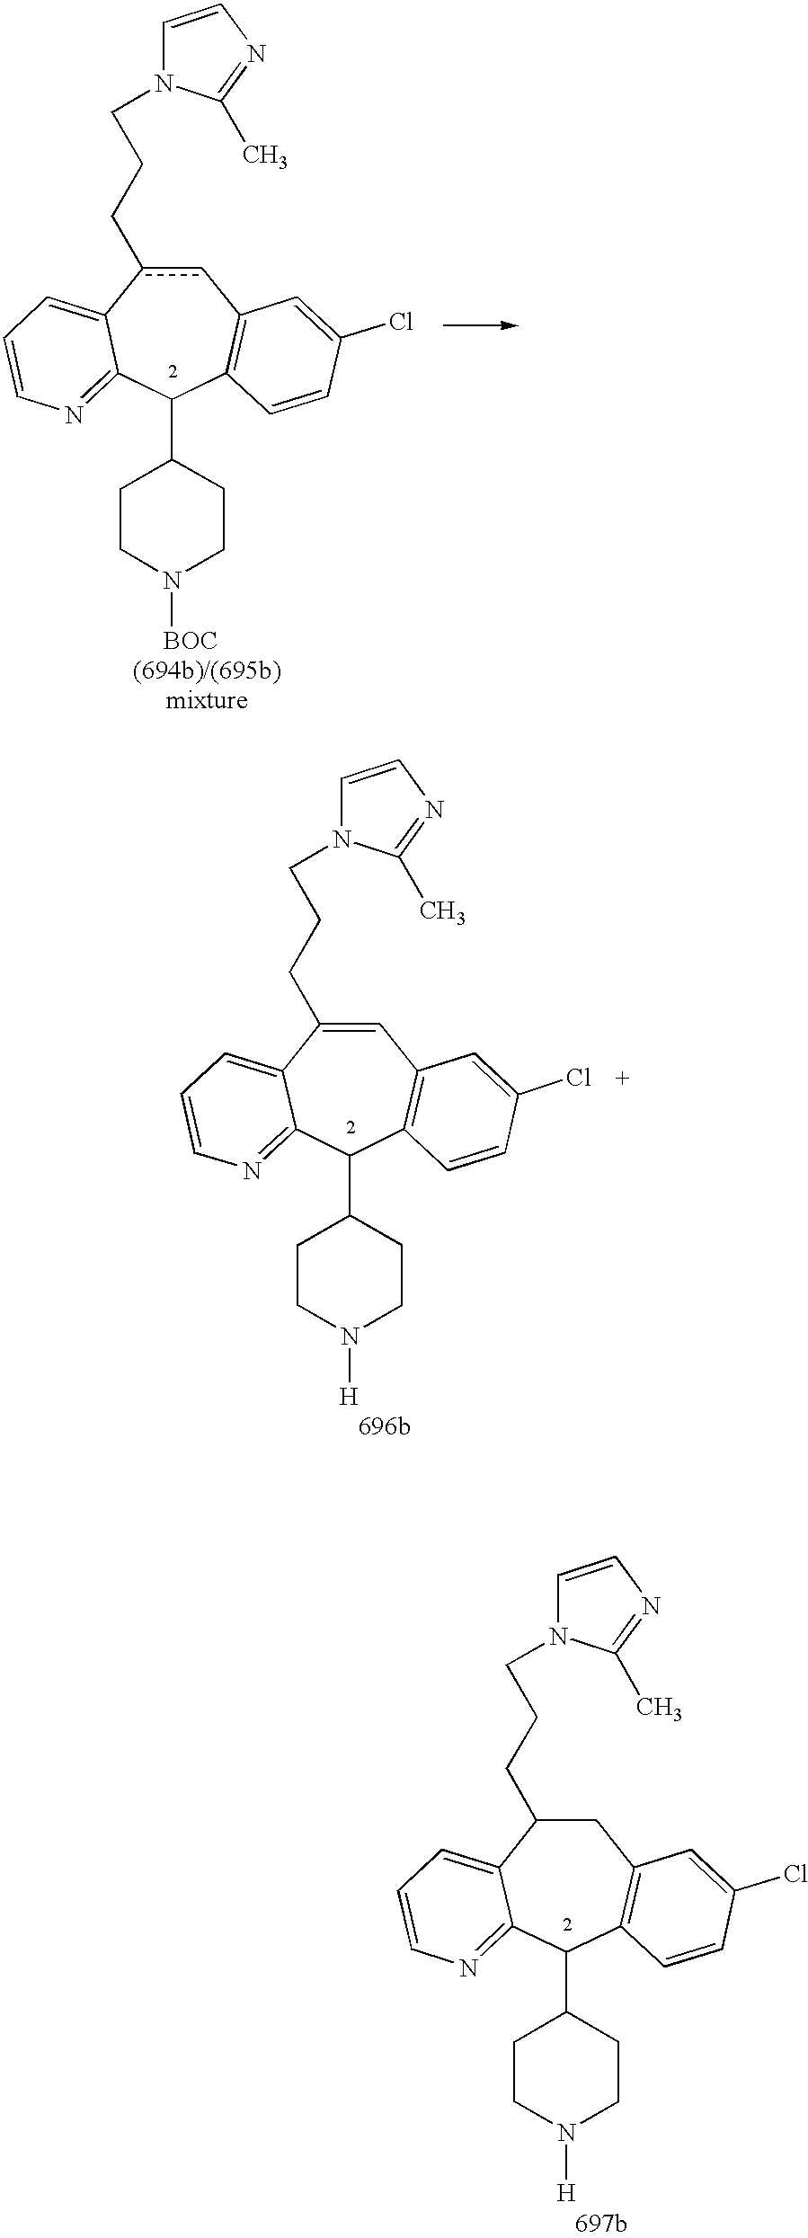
C1C(CCCN2C=CN=C2C)C2=CC=CN=C2C(C2CCN([H])CC2)C2=C1C=C(Cl)C=C2.C1=C(CCCN2C=CN=C2C)C2=CC=CN=C2C(C2CCN([H])CC2)C2=C1C=C(Cl)C=C2.c1c(CCCN2C=CN=C2C)C2=CC=CN=C2C(C2CCN([BOC])CC2)C2=C1C=C(Cl)C=C2
